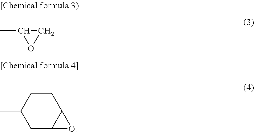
C1C(C)O1.C1CC(C)CC2C1O2
